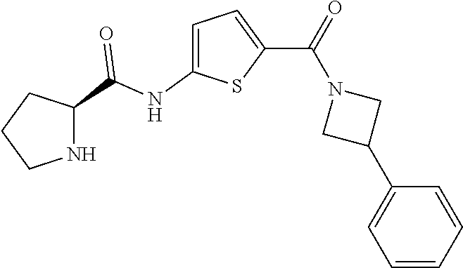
C1=C(NC(=O)C2NCCC2)SC(C(N2CC(C3=CC=CC=C3)C2)=O)=C1
